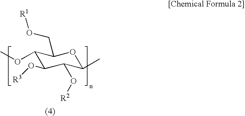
C1(OC)C(O[R3])C(O[R2])C(C)OC1CO[R1]
